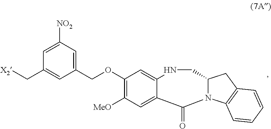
C1(OCC2=CC([NO2])=CC(C[X2])=C2)=C([MeO])C=C2C(=C1)NCC1N(C3=C(C1)C=CC=C3)C2=O
